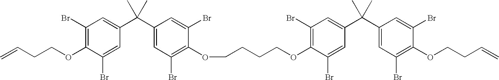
C1(Br)=C(OCCC=C)C(Br)=CC(C(C2=CC(Br)=C(OCCCCOC3=C(Br)C=C(C(C4=CC(Br)=C(OCCC=C)C(Br)=C4)(C)C)C=C3Br)C(Br)=C2)(C)C)=C1
